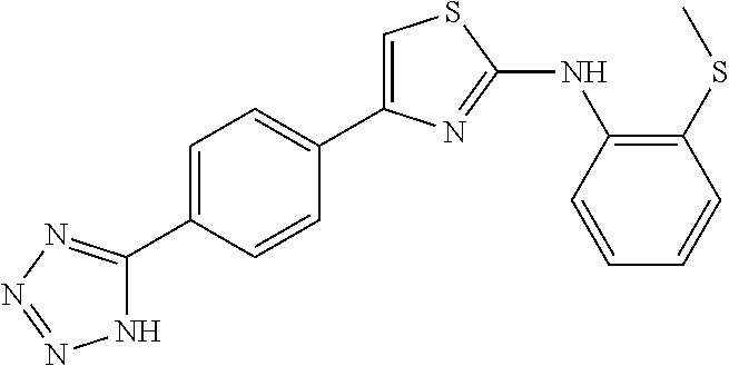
C1=C(C2=NN=NN2)C=CC(C2=CSC(NC3=C(SC)C=CC=C3)=N2)=C1
